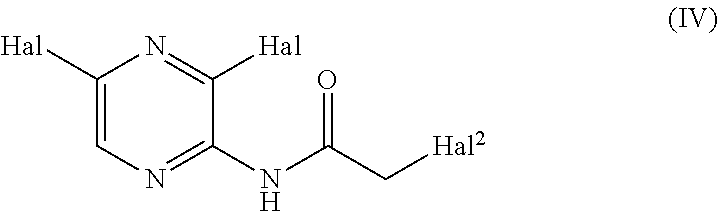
C1([Hal])=CN=C(NC(=O)C[Hal2])C([Hal])=N1
